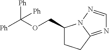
C1(COC([Ph])([Ph])[Ph])CCC2=NC=NN12
